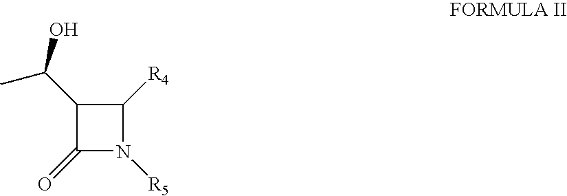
C1(C(C)O)C(=O)N([R5])C1[R4]
